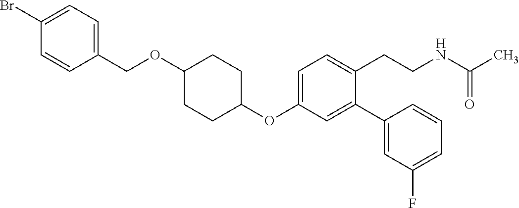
C1=C(OC2CCC(OCC3=CC=C(Br)C=C3)CC2)C=C(C2=CC(F)=CC=C2)C(CCNC(C)=O)=C1
